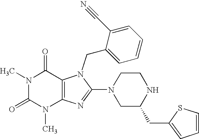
N1(C)C(=O)N(C)C2=C(C1=O)N(CC1=CC=CC=C1C#N)C(N1CC(CC3=CC=CS3)NCC1)=N2
